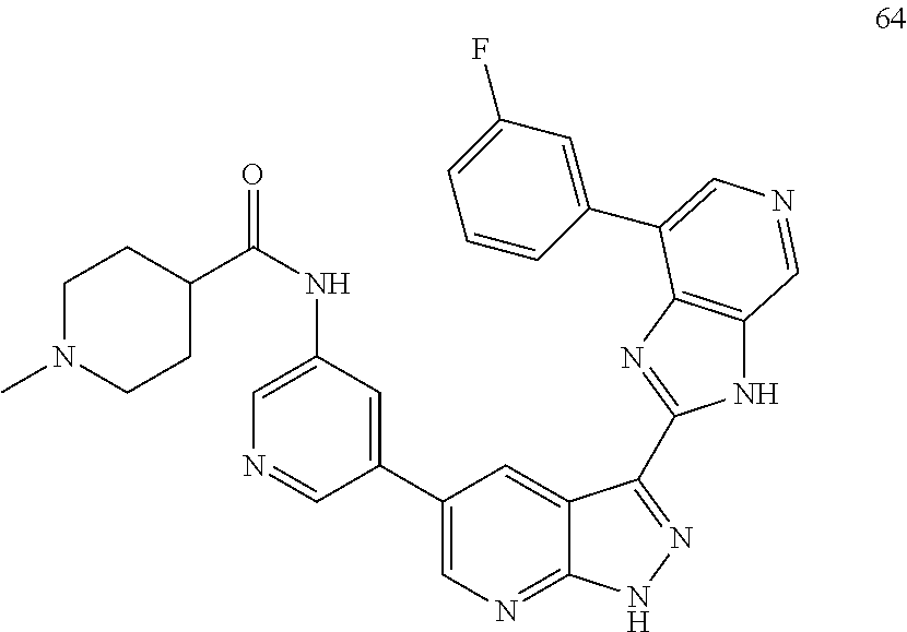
C1(C(NC2=CN=CC(C3=CN=C4C(=C3)C(C3=NC5=C(N3)C=NC=C5C3=CC(F)=CC=C3)=NN4)=C2)=O)CCN(C)CC1
